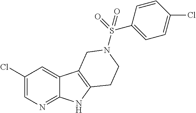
C1(Cl)=CN=C2C(=C1)C1=C(N2)CCN(S(=O)(C2=CC=C(Cl)C=C2)=O)C1
